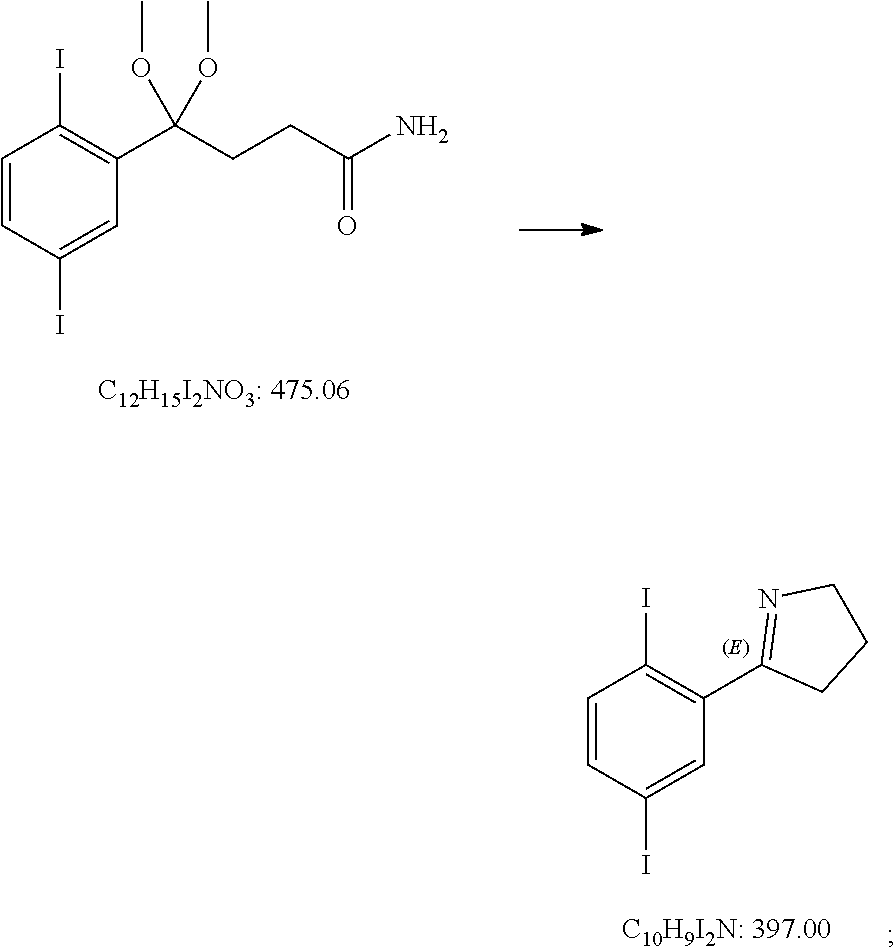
C1=CC(I)=CC(C2=NCCC2)=C1I.C1=CC(I)=CC(C(CCC(N)=O)(OC)OC)=C1I
